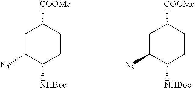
C1C([N3])C([NHBoc])CCC1[COOMe].C1C([N3])C([NHBoc])CCC1[COOMe]
